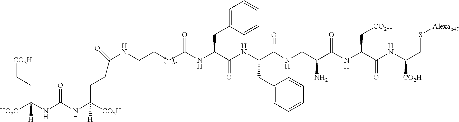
C(C(NC(NC([HO2C])([H])CC[CO2H])=O)([CO2H])[H])CC(NCCCC(NC(C(NC(C(NCC(C(NC(C(=O)NC([CO2H])CS[Alexa647])C[CO2H])=O)N)=O)CC1=CC=CC=C1)=O)CC1=CC=CC=C1)=O)=O
